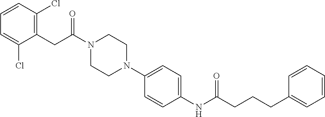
C1(CC(N2CCN(C3=CC=C(NC(CCCC4=CC=CC=C4)=O)C=C3)CC2)=O)=C(Cl)C=CC=C1Cl
